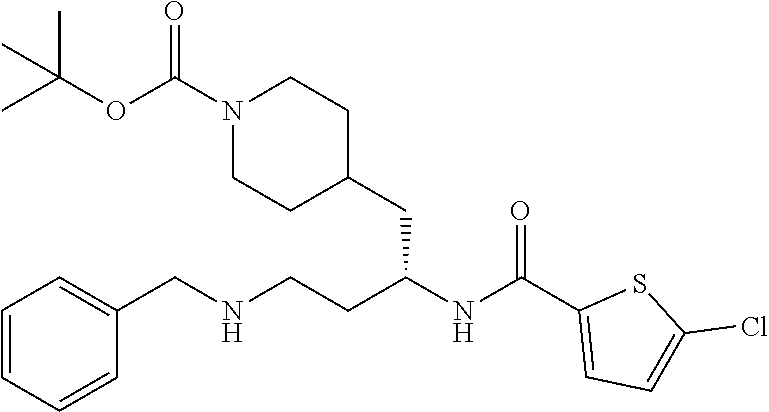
CC(OC(N1CCC(CC(NC(C2=CC=C(Cl)S2)=O)CCNCC2=CC=CC=C2)CC1)=O)(C)C
